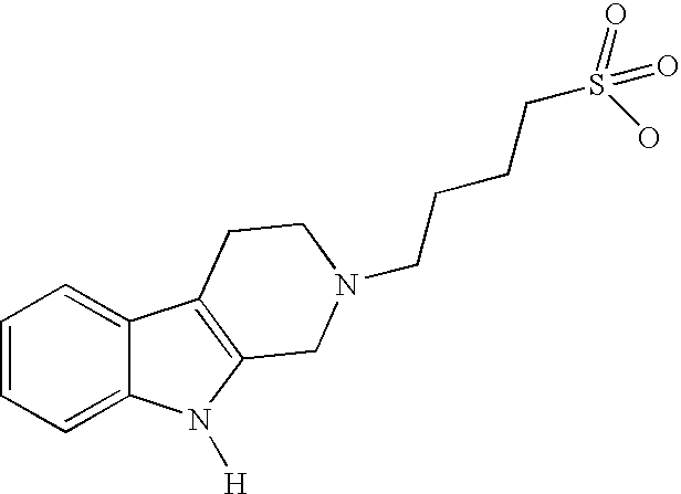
C1=CC=C2C(=C1)C1=C(N2[H])CN(CCCCS(=O)(=O)O)CC1
